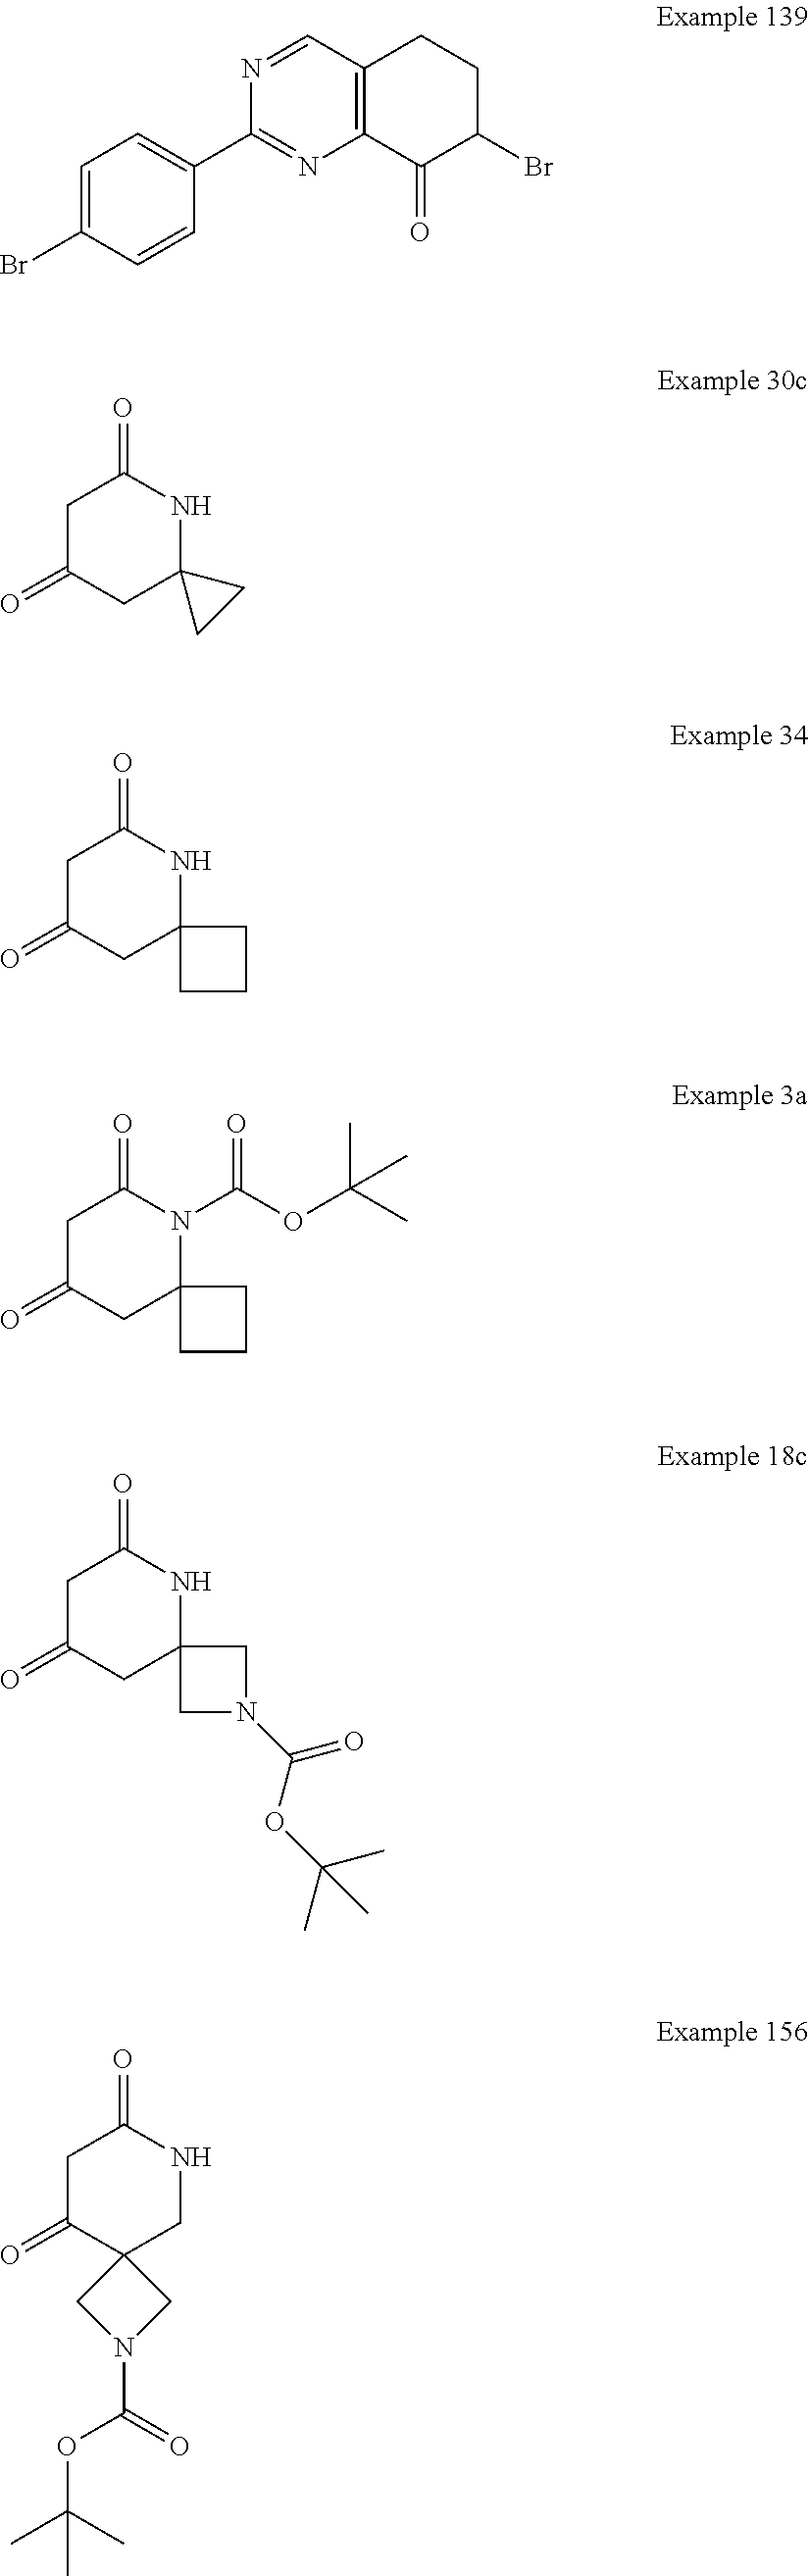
C12=C(CCC(Br)C1=O)C=NC(C1=CC=C(Br)C=C1)=N2.C1C(=O)CC2(NC1=O)CC2.C1C(=O)CC2(NC1=O)CCC2.C1C(=O)CC2(N(C(OC(C)(C)C)=O)C1=O)CCC2.C1C(=O)CC2(NC1=O)CN(C(=O)OC(C)(C)C)C2.C1C(=O)C2(CNC1=O)CN(C(=O)OC(C)(C)C)C2
